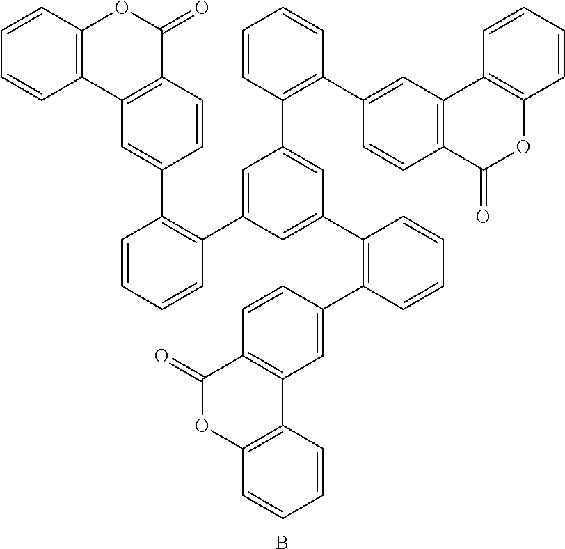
C12=C(C=C(C3=C(C4=CC(C5=C(C6=CC7=C(C=C6)C(=O)OC6=C7C=CC=C6)C=CC=C5)=CC(C5=C(C6=CC7=C(C=C6)C(=O)OC6=C7C=CC=C6)C=CC=C5)=C4)C=CC=C3)C=C1)C1=C(OC2=O)C=CC=C1.B
